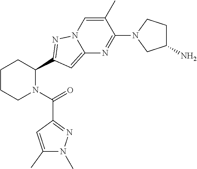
C1CCN(C(=O)C2=NN(C)C(C)=C2)C(C2=NN3C(=C2)N=C(N2CC(N)CC2)C(C)=C3)C1
